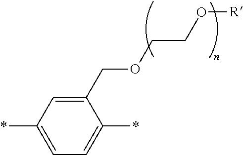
C1(*)=CC=C(*)C=C1COCCO[R]
